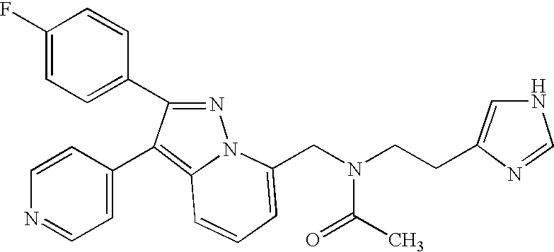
C1(F)=CC=C(C2=NN3C(=C2C2=CC=NC=C2)C=CC=C3CN(CCC2=CNC=N2)C(C)=O)C=C1
